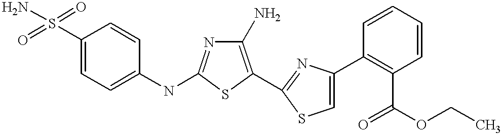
C1(S(=O)(=O)N)=CC=C(NC2=NC(N)=C(C3=NC(C4=C(C(=O)OCC)C=CC=C4)=CS3)S2)C=C1
